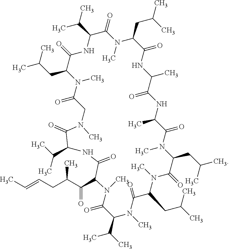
C1(=O)C(C(C)C)NC(=O)C(CC(C)C)N(C)C(=O)CN(C)C(=O)C(C(C)C)NC(=O)C(C(C(C)CC=CC)=O)N(C)C(=O)C(C(C)C)N(C)C(=O)C(CC(C)C)N(C)C(=O)C(CC(C)C)N(C)C(=O)C(C)NC(=O)C(C)NC(=O)C(CC(C)C)N1C
